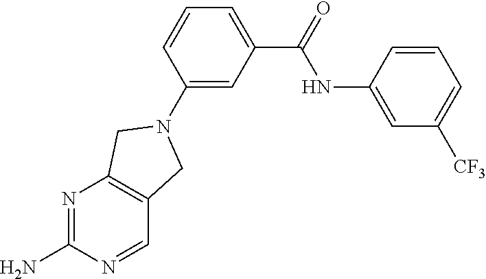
N1=C(N)N=CC2=C1CN(C1=CC(C(=O)NC3=CC([CF3])=CC=C3)=CC=C1)C2
